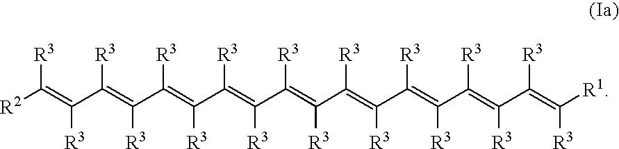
[R3]C(=C(C(=C(C(=C(C(=C(C(=C(C(=C(C(=C(C(=C(C(=C([R1])[R3])[R3])[R3])[R3])[R3])[R3])[R3])[R3])[R3])[R3])[R3])[R3])[R3])[R3])[R3])[R3])[R3])[R2]
